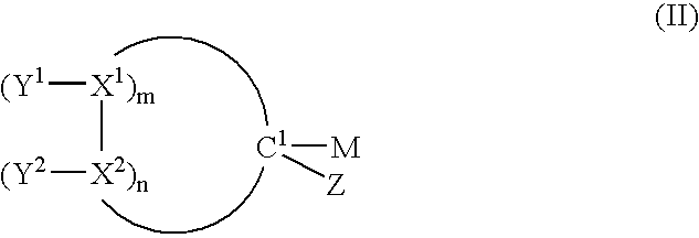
[(Y1][X1)m][X2)n][(Y2].[C1]([M])[Z]
